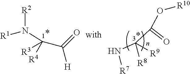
N(C([R3])([R4])C(=O)[H])([R2])[R1].N(C(C(O[R10])=O)([R8])[R9])[R7]
